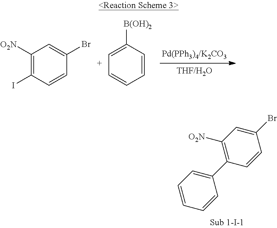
C1([O2N])=C(I)C=CC(Br)=C1.C1=C([B(OH)2])C=CC=C1.C1(Br)=CC([O2N])=C(C2=CC=CC=C2)C=C1
